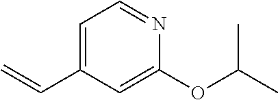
C(C1=CC=NC(OC(C)C)=C1)=C
